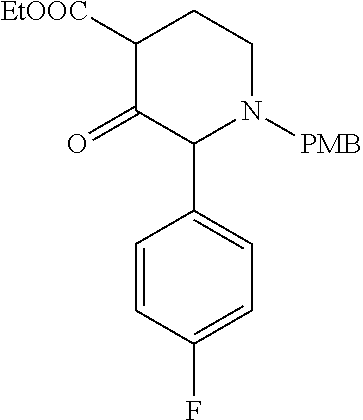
C1([EtOOC])C(=O)C(C2=CC=C(F)C=C2)N([PMB])CC1
